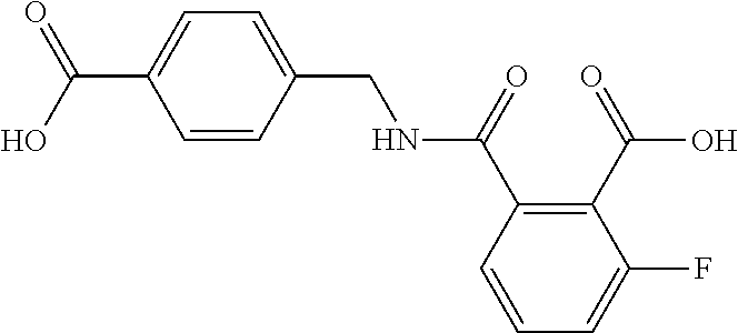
C(NC(C1=C(C(O)=O)C(F)=CC=C1)=O)C1=CC=C(C(O)=O)C=C1
